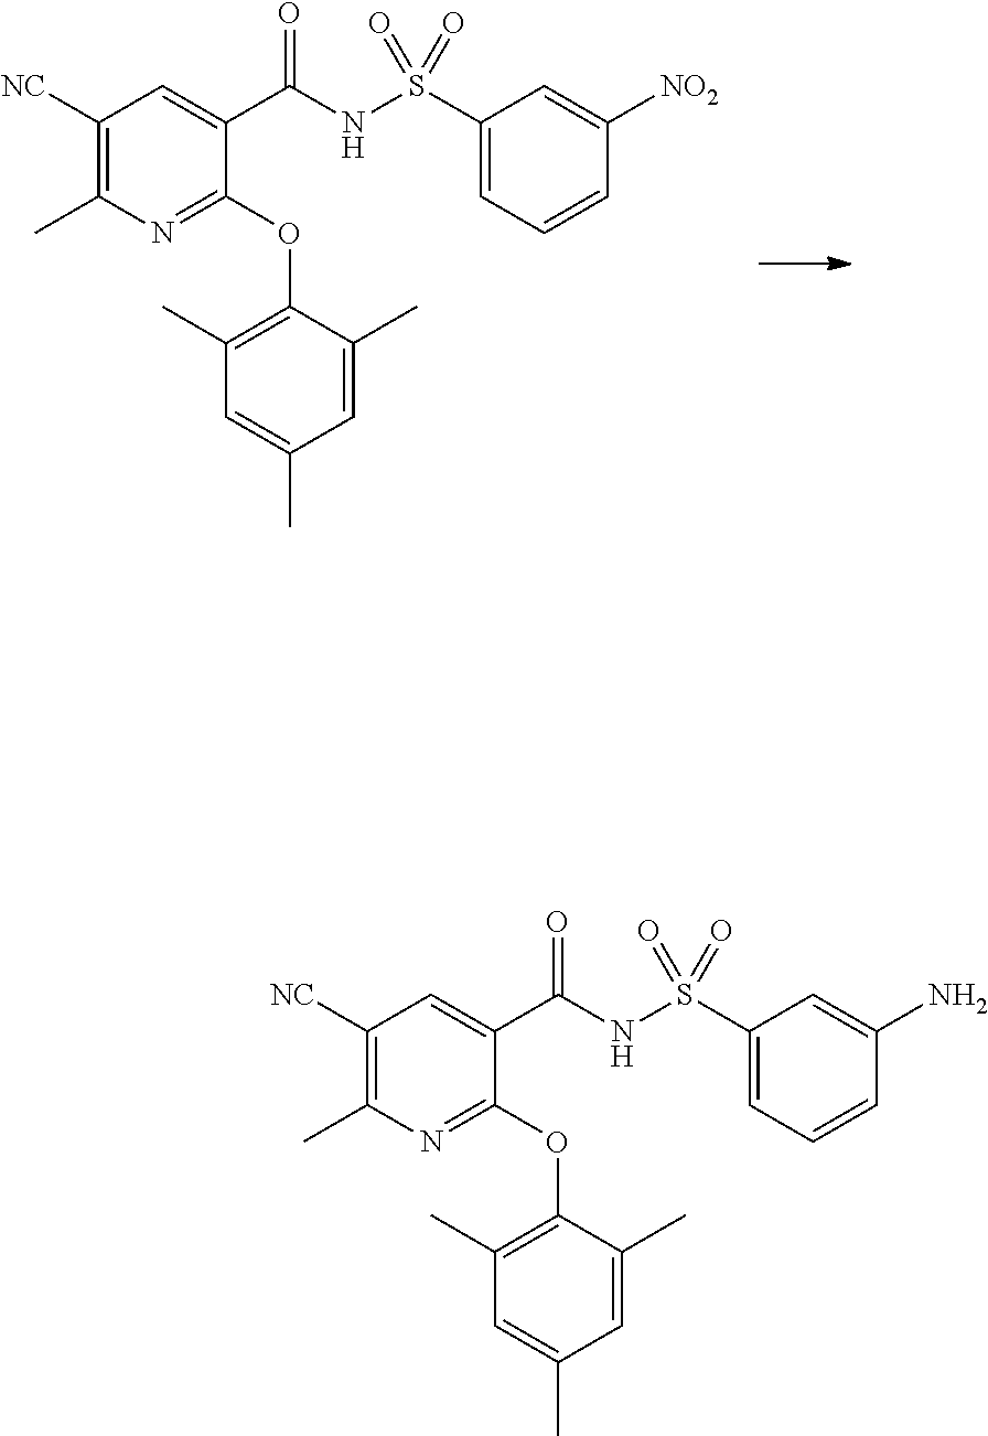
N1=C(OC2=C(C)C=C(C)C=C2C)C(C(=O)NS(=O)(C2=CC=CC([NO2])=C2)=O)=CC([NC])=C1C.N1=C(OC2=C(C)C=C(C)C=C2C)C(C(=O)NS(=O)(C2=CC=CC(N)=C2)=O)=CC([NC])=C1C
